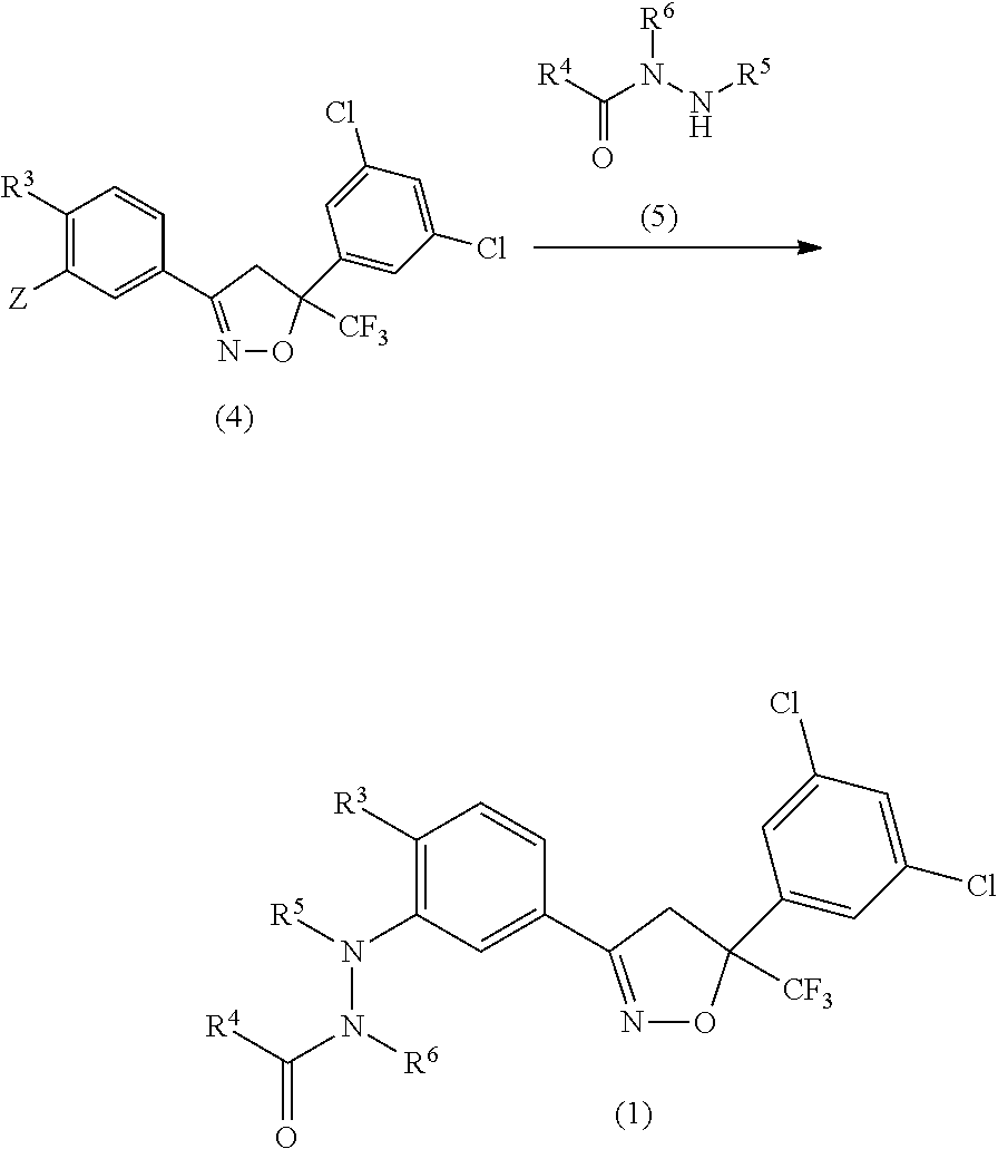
C1([R3])=C(N([R5])N([R6])C([R4])=O)C=C(C2=NOC([CF3])(C3=CC(Cl)=CC(Cl)=C3)C2)C=C1.C1([R3])=C([Z])C=C(C2=NOC([CF3])(C3=CC(Cl)=CC(Cl)=C3)C2)C=C1.[R4]C(N(N[R5])[R6])=O
